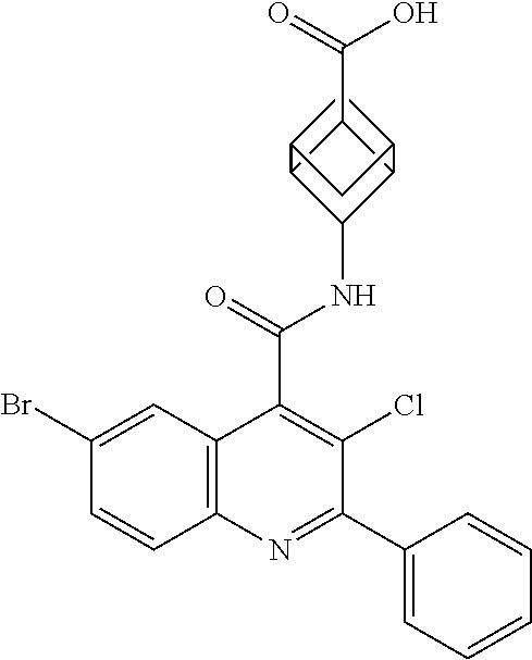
N(C(=O)C1=C(Cl)C(C2=CC=CC=C2)=NC2=C1C=C(Br)C=C2)C1C2C(C(=O)O)C1C1CC2C1
